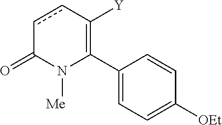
C1(C2=C([Y])ccC(=O)N2[Me])=CC=C([OEt])C=C1
